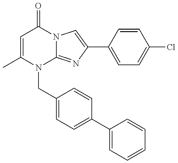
C1=C(C)N(CC2=CC=C(C3=CC=CC=C3)C=C2)C2=NC(C3=CC=C(Cl)C=C3)=CN2C1=O
